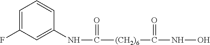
N(C([(CH2)6]C(NO)=O)=O)C1=CC(F)=CC=C1
